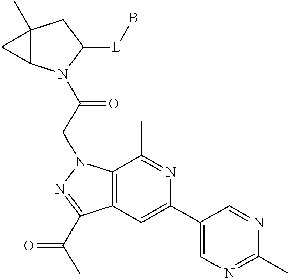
C12(C)C(N(C(CN3C4=C(C=C(C5=CN=C(C)N=C5)N=C4C)C(C(C)=O)=N3)=O)C([L]B)C1)C2
